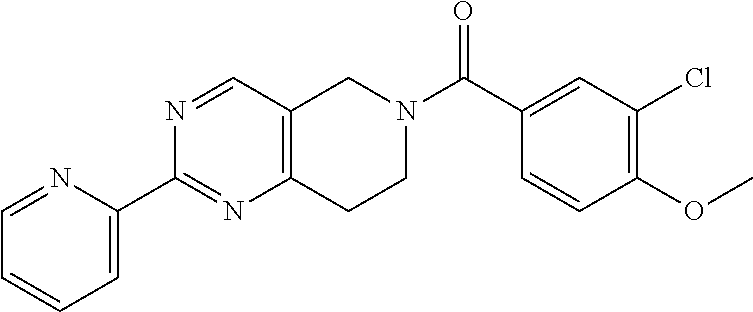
C1=NC(C2=NC3=C(C=N2)CN(C(C2=CC(Cl)=C(OC)C=C2)=O)CC3)=CC=C1
